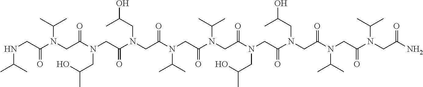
N(CC(N(CC(N(CC(N(CC(N(CC(N(CC(N(CC(N(CC(N(CC(N(CC(N)=O)C(C)C)=O)C(C)C)=O)CC(C)O)=O)CC(C)O)=O)C(C)C)=O)C(C)C)=O)CC(C)O)=O)CC(C)O)=O)C(C)C)=O)C(C)C
